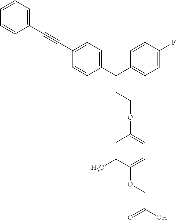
C1=C(C)C(OCC(O)=O)=CC=C1OCC=C(C1=CC=C(C#CC2=CC=CC=C2)C=C1)C1=CC=C(F)C=C1
